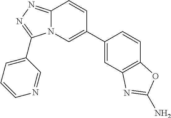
C12=NN=C(C3=CC=CN=C3)N1C=C(C1=CC3=C(C=C1)OC(N)=N3)C=C2
